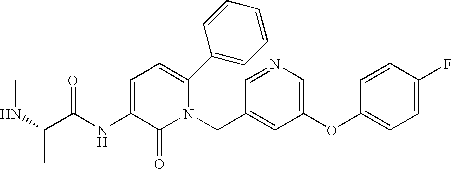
C1(OC2=CN=CC(CN3C(C4=CC=CC=C4)=CC=C(NC(C(NC)C)=O)C3=O)=C2)=CC=C(F)C=C1
